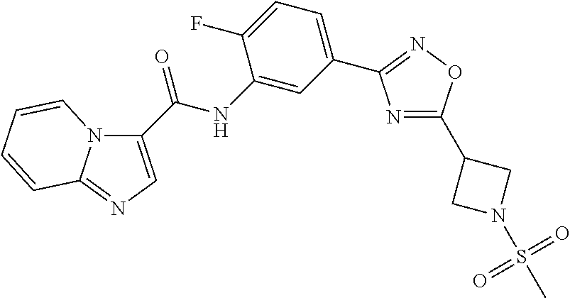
C1(C(NC2=CC(C3=NOC(C4CN(S(C)(=O)=O)C4)=N3)=CC=C2F)=O)=CN=C2N1C=CC=C2
